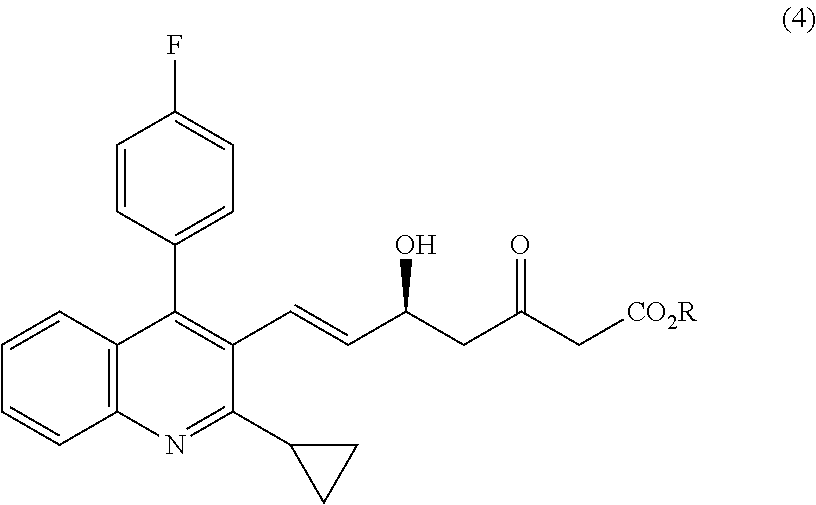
C12=C(N=C(C3CC3)C(C=CC(CC(C[CO2R])=O)O)=C1C1=CC=C(F)C=C1)C=CC=C2
